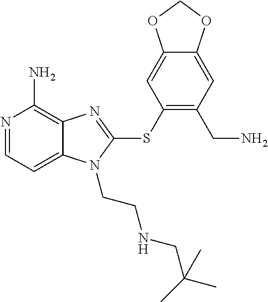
N1=CC=C2C(=C1N)N=C(SC1=C(CN)C=C3C(=C1)OCO3)N2CCNCC(C)(C)C
